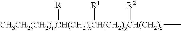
C[CH3CH2(CH2)wCH(CH2)xCH(CH2)yCH(CH2)z]([R])([R1])[R2]
